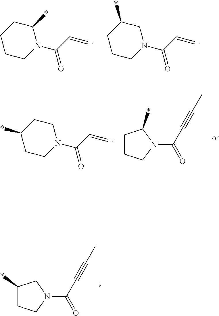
C1(*)CCCCN1C(C=C)=O.C1C(*)CCCN1C(C=C)=O.C1CC(*)CCN1C(C=C)=O.C1CCN(C(C#CC)=O)C1*.C1(*)CCN(C(C#CC)=O)C1
